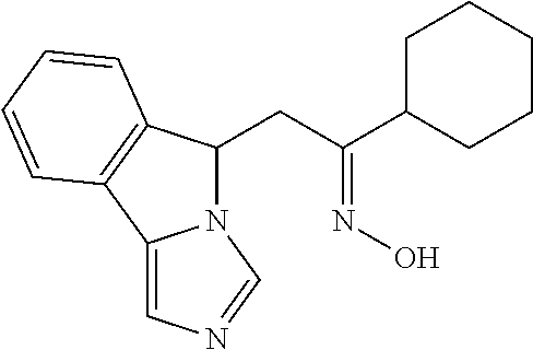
C(C(C1CCCCC1)=NO)C1N2C(=CN=C2)C2=C1C=CC=C2
